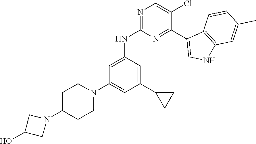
C1=C(NC2=NC=C(Cl)C(C3=CNC4=C3C=CC(C)=C4)=N2)C=C(C2CC2)C=C1N1CCC(N2CC(O)C2)CC1
